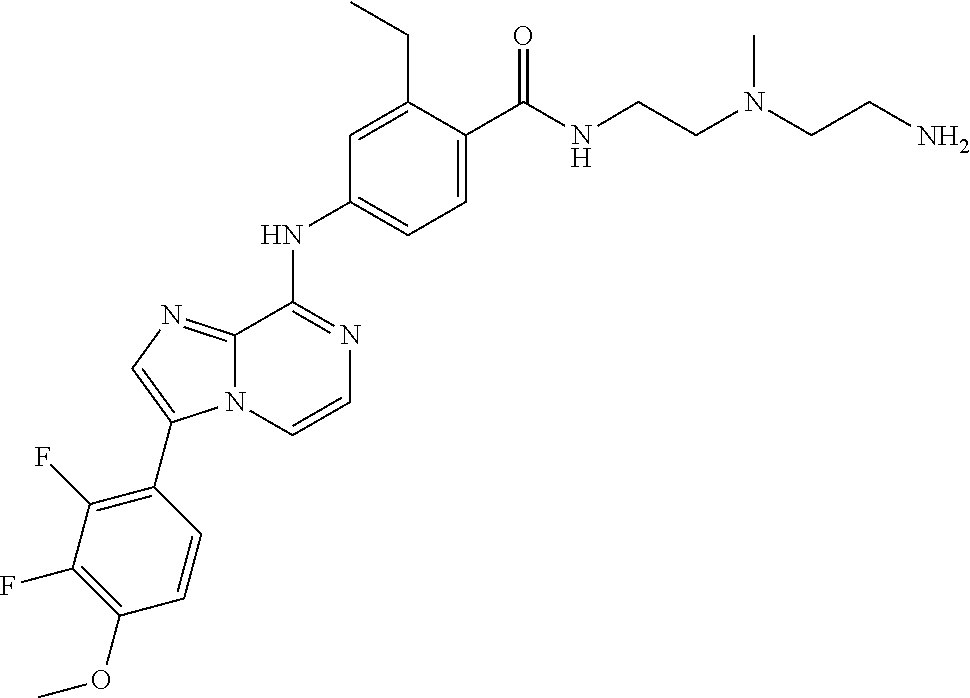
N(C(C1=CC=C(NC2=NC=CN3C2=NC=C3C2=C(F)C(F)=C(OC)C=C2)C=C1CC)=O)CCN(CCN)C
